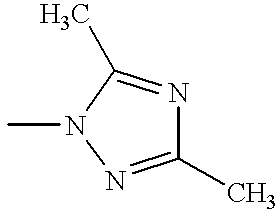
C1(C)=NN(C)C(C)=N1
